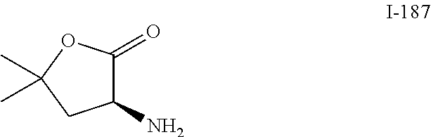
C1(N)C(=O)OC(C)(C)C1
